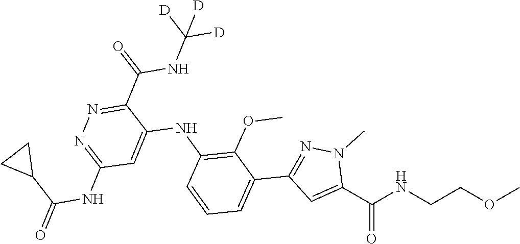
COCCNC(C1=CC(C2=CC=CC(NC3=CC(NC(C4CC4)=O)=NN=C3C(NC([D])([D])[D])=O)=C2OC)=NN1C)=O
